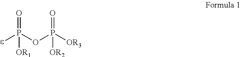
O=P([e])(OP(=O)([OR3])[OR2])[OR1]
